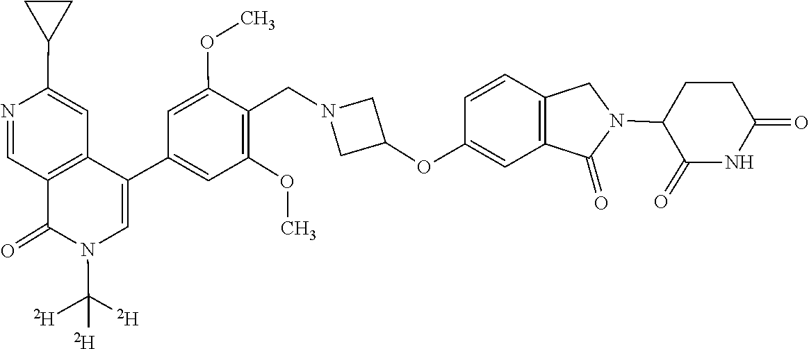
N1(C([D])([D])[D])C=C(C2=CC(OC)=C(CN3CC(OC4=CC5=C(C=C4)CN(C4C(=O)NC(=O)CC4)C5=O)C3)C(OC)=C2)C2=C(C=NC(C3CC3)=C2)C1=O
